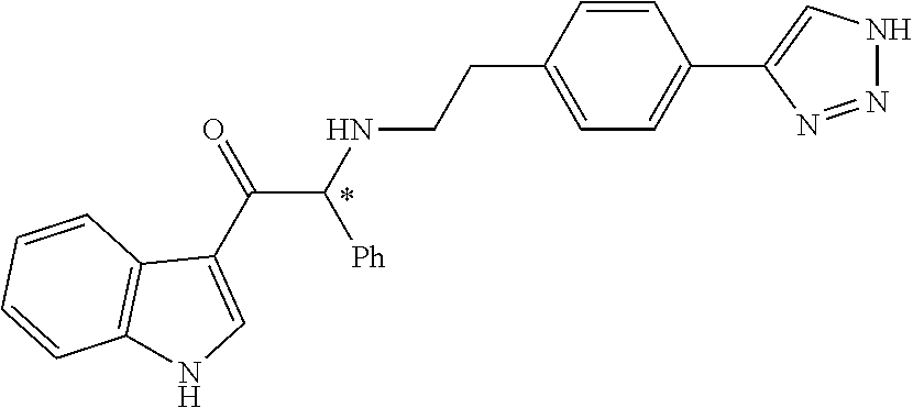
C1=CC(CCNC(C(C2=CNC3=C2C=CC=C3)=O)[Ph])=CC=C1C1=CNN=N1
